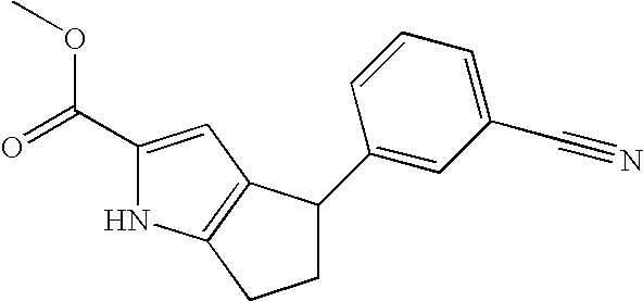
C1C(C2=CC(C#N)=CC=C2)C2=C(C1)NC(C(=O)OC)=C2
